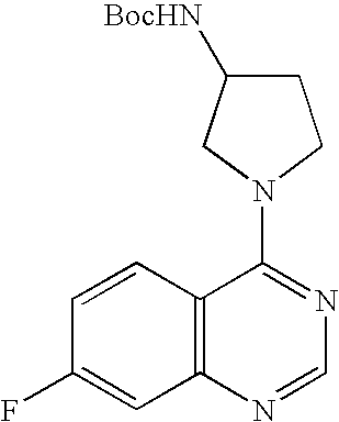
C1=CC2=C(C=C1F)N=CN=C2N1CCC([BocHN])C1
